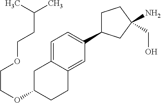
C1=C2C(=CC(C3CCC(N)(CO)C3)=C1)CCC(OCCOCCC(C)C)C2
